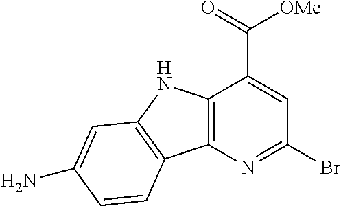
C12=C(N=C(Br)C=C1C(=O)[OMe])C1=C(N2)C=C(N)C=C1
